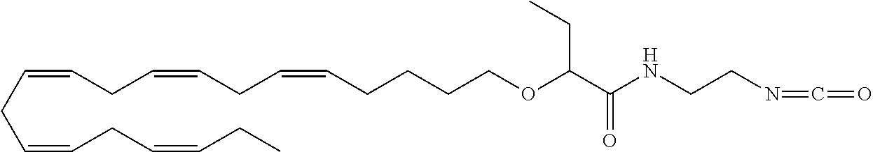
C(=CCC=CCC=CCCCCOC(CC)C(=O)NCCN=C=O)CC=CCC=CCC
